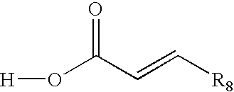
O(C(C=C[R8])=O)[H]
